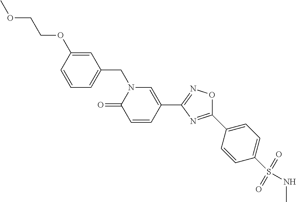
C1=CC(OCCOC)=CC(CN2C(=O)C=CC(C3=NOC(C4=CC=C(S(NC)(=O)=O)C=C4)=N3)=C2)=C1
